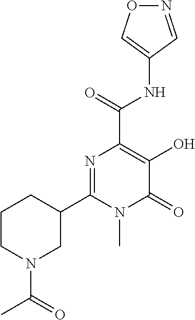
O1N=CC(NC(C2=C(O)C(=O)N(C)C(C3CCCN(C(=O)C)C3)=N2)=O)=C1
